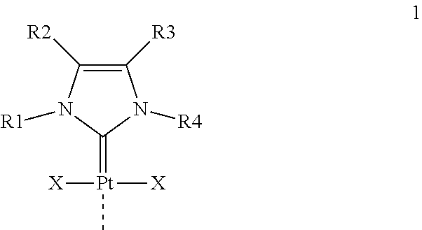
C1([R3])=C([R2])N([R1])C(=[Pt]([X])([X])C)N1[R4]
